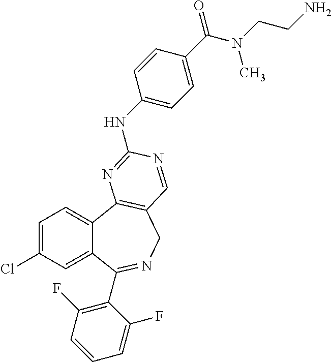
C1=C(Cl)C=C2C(=C1)C1=C(CN=C2C2=C(F)C=CC=C2F)C=NC(NC2=CC=C(C(=O)N(C)CCN)C=C2)=N1
